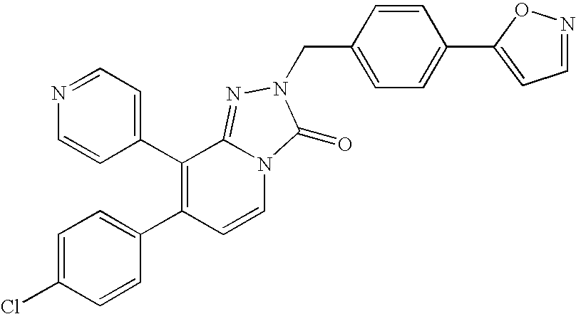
C1(C2=C(C3=CC=C(Cl)C=C3)C=CN3C2=NN(CC2=CC=C(C4=CC=NO4)C=C2)C3=O)=CC=NC=C1
